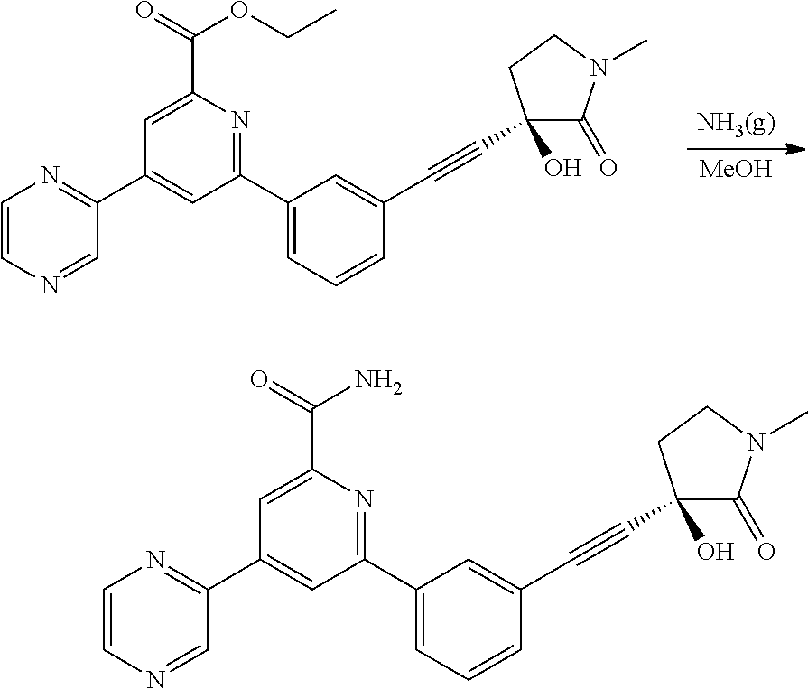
C1(C2=CC(C3=CC=CC(C#CC4(O)C(=O)N(C)CC4)=C3)=NC(C(=O)OCC)=C2)=NC=CN=C1.[MeOH].C1(C2=CC(C3=CC=CC(C#CC4(O)C(=O)N(C)CC4)=C3)=NC(C(=O)N)=C2)=NC=CN=C1
